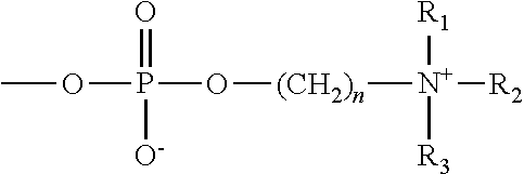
COP(O[(CH2)n][N+]([R2])([R1])[R3])(=O)[O-]
